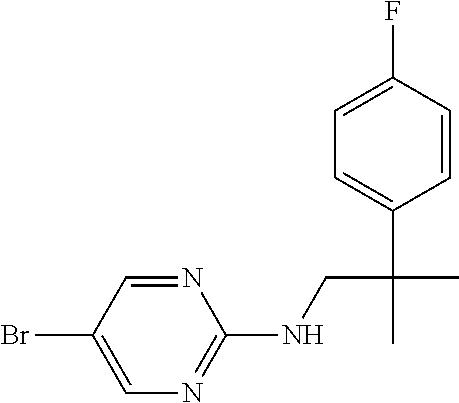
C1=C(C(CNC2=NC=C(Br)C=N2)(C)C)C=CC(F)=C1
